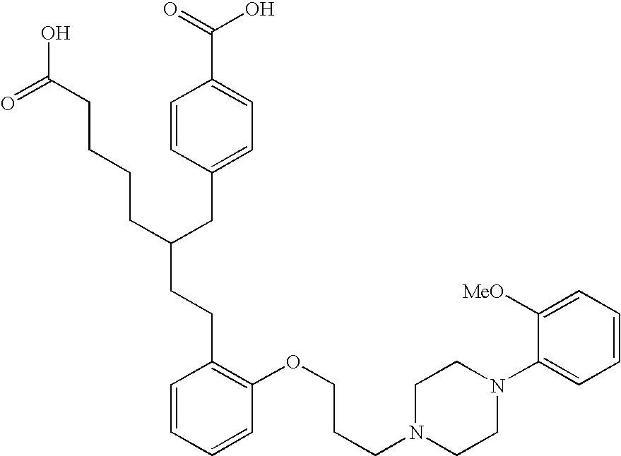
C(C(CC1=CC=C(C(=O)O)C=C1)CCCCC(O)=O)CC1=C(OCCCN2CCN(C3=CC=CC=C3[MeO])CC2)C=CC=C1
